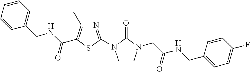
N1=C(N2CCN(CC(NCC3=CC=C(F)C=C3)=O)C2=O)SC(C(NCC2=CC=CC=C2)=O)=C1C
